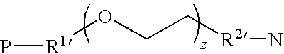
P[R1]OCC[R2]N
